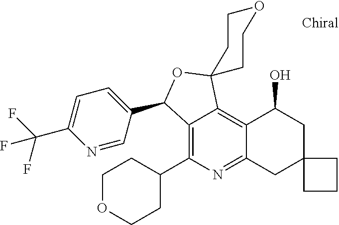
C1OCCC(C2=C3C(=C4C(=N2)CC2(CC4O)CCC2)C2(OC3C3=CC=C(C(F)(F)F)N=C3)CCOCC2)C1
